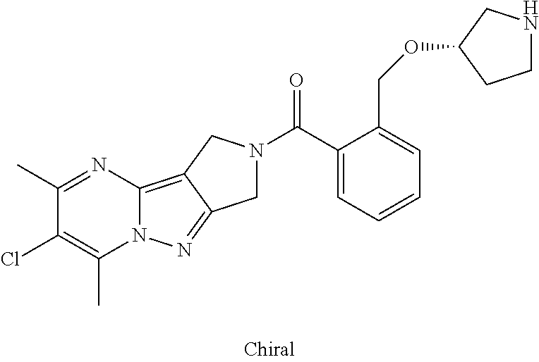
C1(C)=NC2=C3C(=NN2C(C)=C1Cl)CN(C(C1=CC=CC=C1COC1CNCC1)=O)C3
